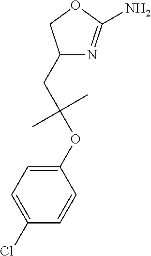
C1(CC(OC2=CC=C(Cl)C=C2)(C)C)N=C(N)OC1
